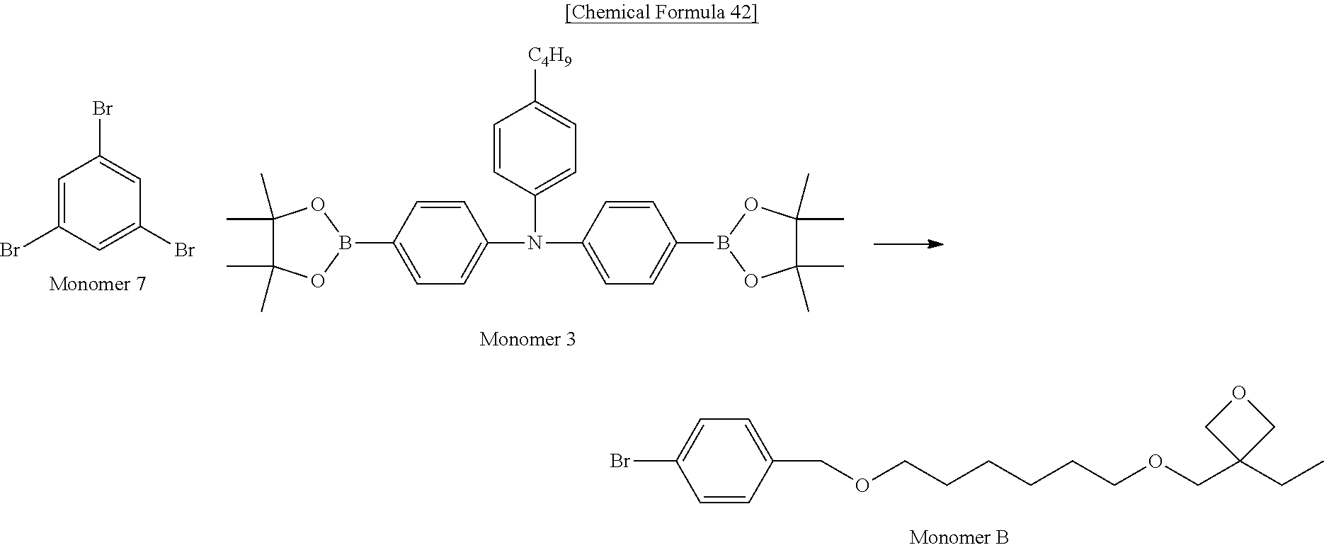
BrC1=CC=C(COCCCCCCOCC2(CC)COC2)C=C1.C1(B2OC(C)(C)C(C)(C)O2)=CC=C(N(C2=CC=C([C4H9])C=C2)C2=CC=C(B3OC(C)(C)C(C)(C)O3)C=C2)C=C1.C1=C(Br)C=C(Br)C=C1Br
